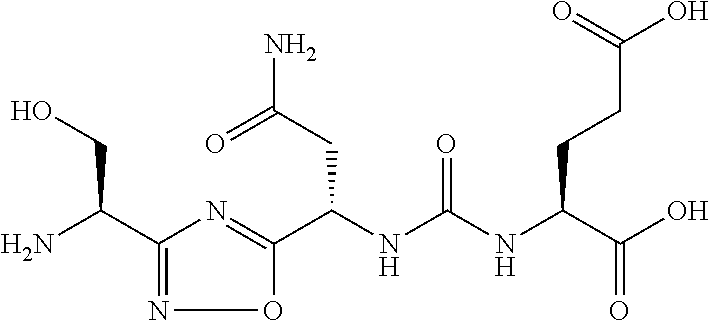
C(NC(NC(C(O)=O)CCC(O)=O)=O)(CC(N)=O)C1=NC(C(N)CO)=NO1
